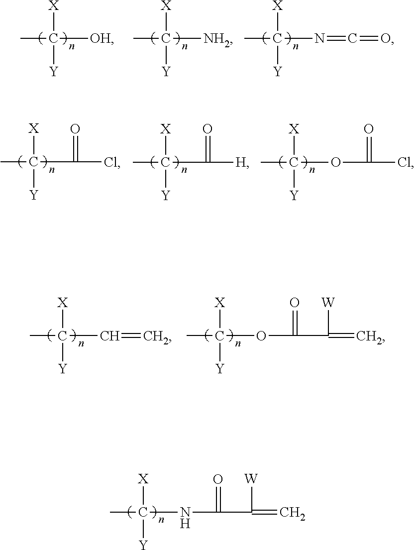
CC([OH])([X])[Y].CC([NH2])([X])[Y].CC(N=C=O)([X])[Y].CC(C(Cl)=O)([X])[Y].CC(C([H])=O)([X])[Y].CC(OC(=O)Cl)([X])[Y].CC(C=C)([X])[Y].CC(OC(=O)C([W])=C)([X])[Y].CC(NC(=O)C([W])=C)([X])[Y]
